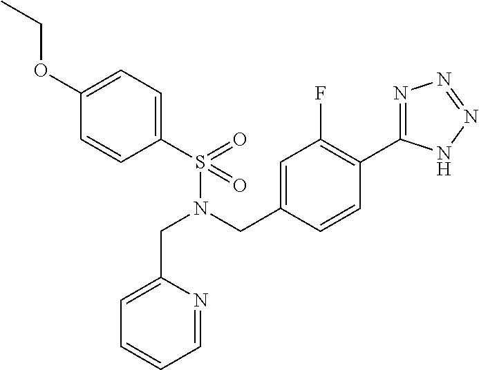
C1(OCC)=CC=C(S(N(CC2=CC(F)=C(C3=NN=NN3)C=C2)CC2=CC=CC=N2)(=O)=O)C=C1
